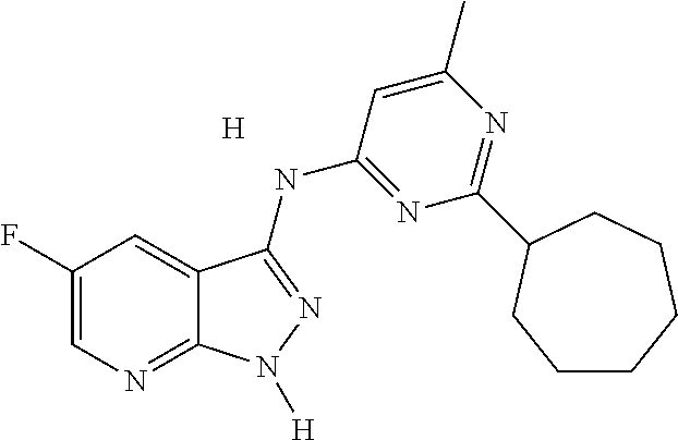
C1(F)=CN=C2C(=C1)C(NC1=NC(C3CCCCCC3)=NC(C)=C1)=NN2[H].[H]
